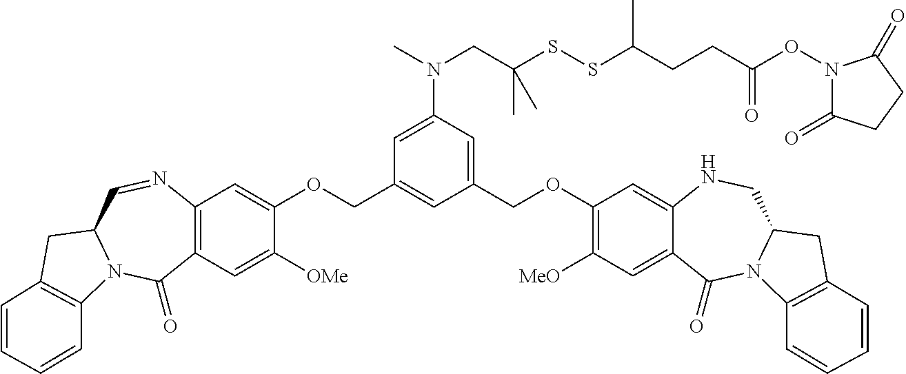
C12=C(C=C([OMe])C(OCC3=CC(COC4=C([MeO])C=C5C(=C4)NCC4N(C5=O)C5=C(C4)C=CC=C5)=CC(N(CC(SSC(C)CCC(=O)ON4C(=O)CCC4=O)(C)C)C)=C3)=C1)C(=O)N1C(C=N2)CC2=C1C=CC=C2
